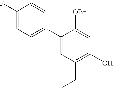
C1(F)=CC=C(C2=CC(CC)=C(O)C=C2[OBn])C=C1
